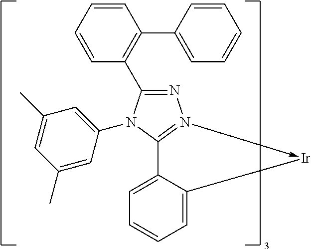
N1=C(C2=C(C3=CC=CC=C3)C=CC=C2)N(C2=CC(C)=CC(C)=C2)C2=N1->[Ir]C1=CC=CC=C21
